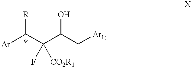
C(C(C[Ar1])O)(C([Ar])[R])(F)[CO2R1]
